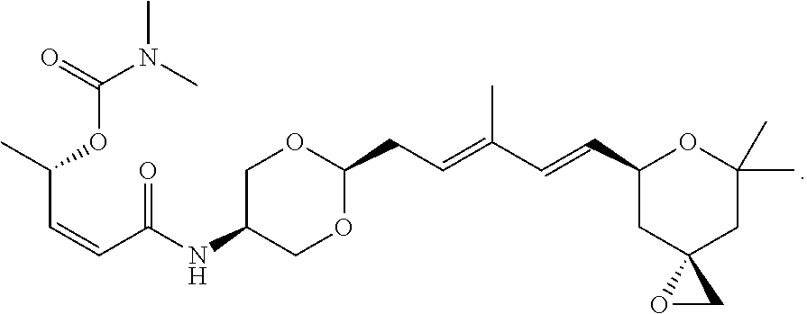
O=C(OC(C=CC(NC1COC(CC=C(C=CC2CC3(CC(C)(C)O2)OC3)C)OC1)=O)C)N(C)C
